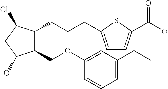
C1(COC2=CC(CC)=CC=C2)C(CCCC2=CC=C(C(O)=O)S2)C(Cl)CC1O
